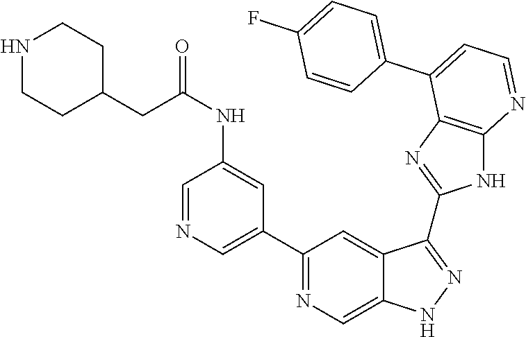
C1(C2=NC=C3C(=C2)C(C2=NC4=C(N2)N=CC=C4C2=CC=C(F)C=C2)=NN3)=CN=CC(NC(CC2CCNCC2)=O)=C1
